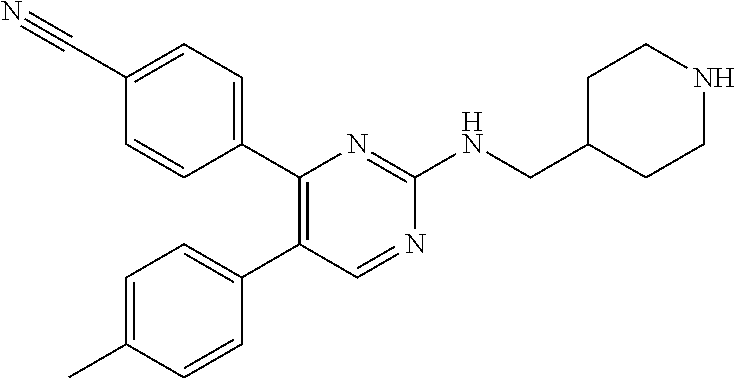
C1(C#N)=CC=C(C2=C(C3=CC=C(C)C=C3)C=NC(NCC3CCNCC3)=N2)C=C1
